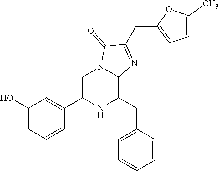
C1(O)=CC=CC(C2=CN3C(=C(CC4=CC=CC=C4)N2)N=C(CC2=CC=C(C)O2)C3=O)=C1
